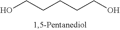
C(CCCO)CO
